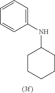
C1(NC2CCCCC2)=CC=CC=C1
